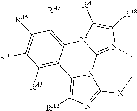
C1([RA5])=C([RA4])C([RA3])=C2C(=C1[RA6])N1C(=N(C)C([RA8])=C1[RA7])N1C2=C([RA2])N=C1[X]C
